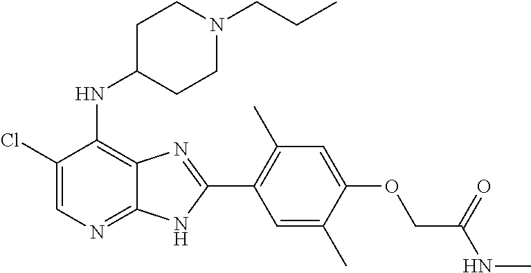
C1(Cl)=CN=C2C(=C1NC1CCN(CCC)CC1)N=C(C1=C(C)C=C(OCC(NC)=O)C(C)=C1)N2
